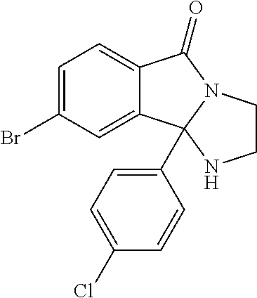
C12=CC=C(Br)C=C1C1(C3=CC=C(Cl)C=C3)N(C2=O)CCN1
